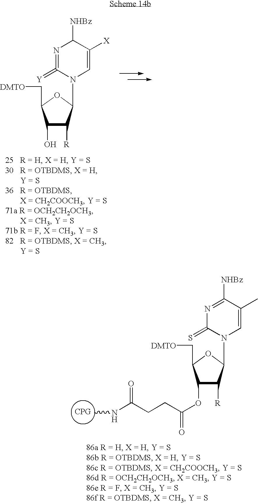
C1(O)C([R])C(N2C=C([X])C([NHBz])N=C2=[Y])OC1C[DMTO].C1(OC(CCC(=O)NC)=O)C([R])C(N2C=C(C)C([NHBz])=NC2=S)OC1C[DMTO]
